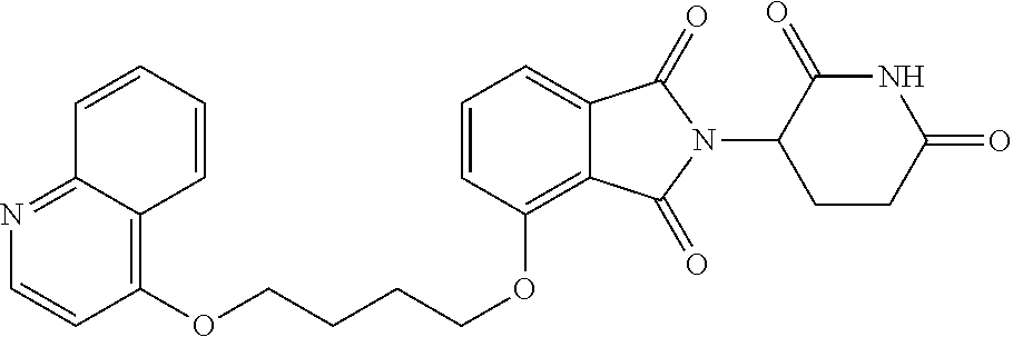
C(CCOC1=C2C(=CC=C1)C(=O)N(C1C(=O)NC(=O)CC1)C2=O)COC1=C2C(=NC=C1)C=CC=C2
